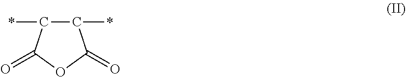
C1(*)C(*)C(=O)OC1=O
